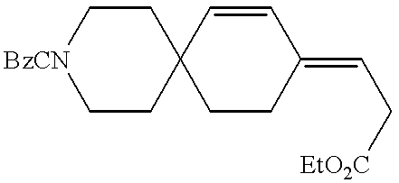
C1CC2(CC[BzCN]1)CCC(=CC[EtO2C])C=C2
